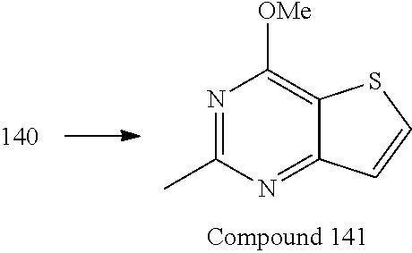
N1=C(C)N=C2C(=C1[OMe])SC=C2
